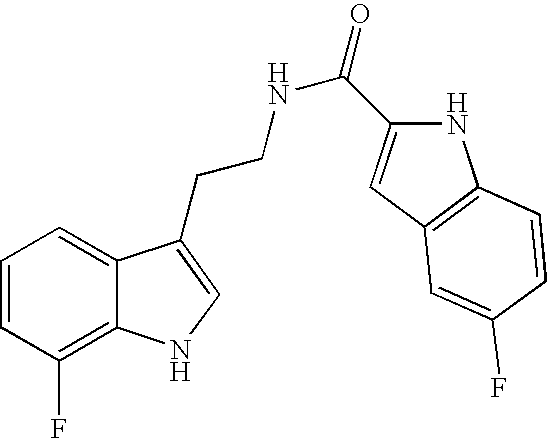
C1=CC(F)=C2C(=C1)C(CCNC(=O)C1=CC3=C(N1)C=CC(F)=C3)=CN2
